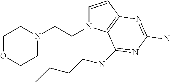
C1=CC2=C(N1CCN1CCOCC1)C(NCCCC)=NC(N)=N2
